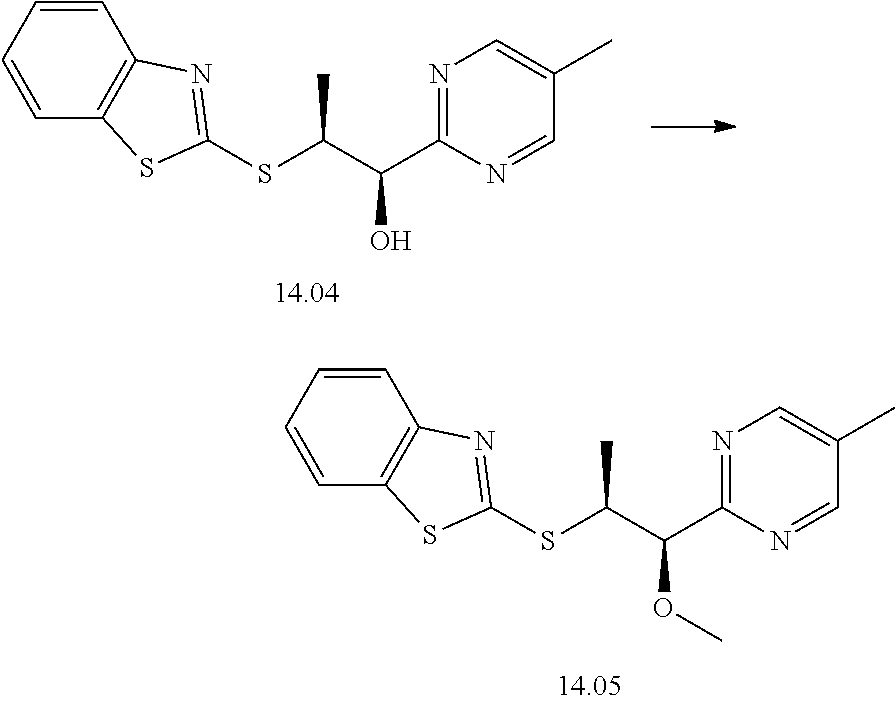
N1=C(C(C(SC2=NC3=C(C=CC=C3)S2)C)OC)N=CC(C)=C1.N1=C(C(C(SC2=NC3=C(C=CC=C3)S2)C)O)N=CC(C)=C1
